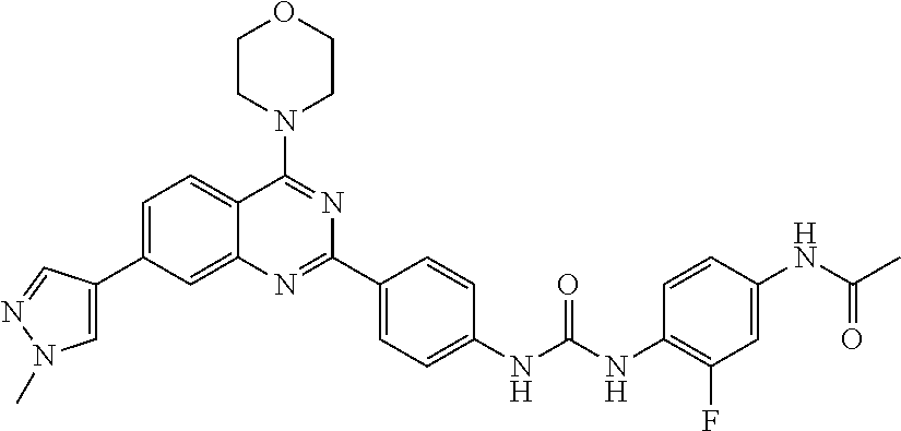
C1=C(C2=CC=C3C(=C2)N=C(C2=CC=C(NC(NC4=C(F)C=C(NC(C)=O)C=C4)=O)C=C2)N=C3N2CCOCC2)C=NN1C
